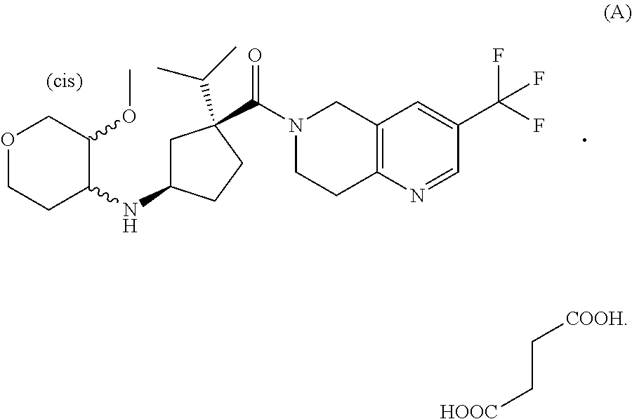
O1CCC(NC2CC(C(C)C)(C(N3CCC4=C(C3)C=C(C(F)(F)F)C=N4)=O)CC2)C(OC)C1.C(C[HOOC])[COOH]
